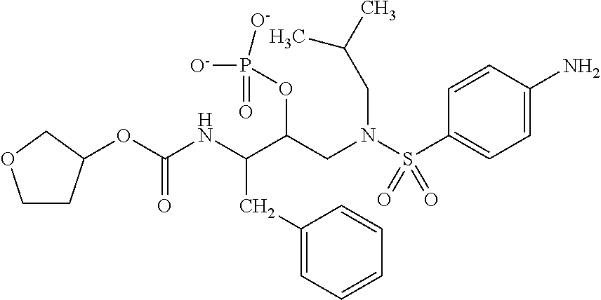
C1CC(OC(NC(C(CN(S(C2=CC=C(N)C=C2)(=O)=O)CC(C)C)OP(=O)([O-])[O-])CC2=CC=CC=C2)=O)CO1
